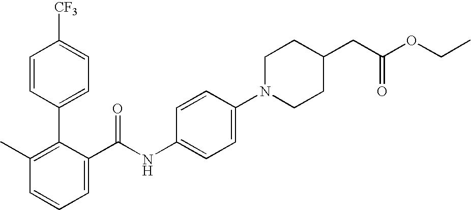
C1=CC(C2=C(C)C=CC=C2C(NC2=CC=C(N3CCC(CC(OCC)=O)CC3)C=C2)=O)=CC=C1[CF3]
